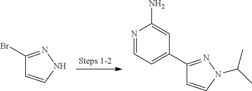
C1(C2=NN(C(C)C)C=C2)=CC=NC(N)=C1.BrC1=NNC=C1
